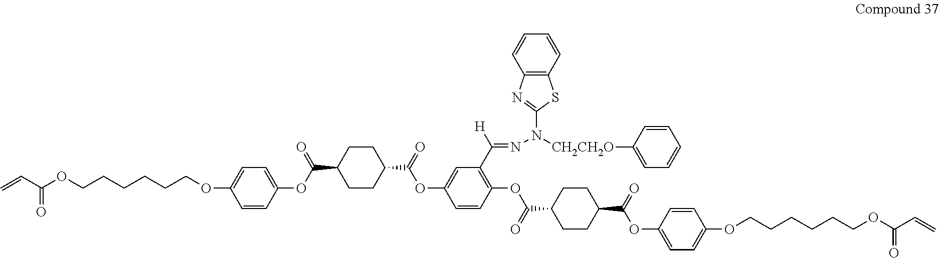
C1(OCCCCCCOC(=O)C=C)=CC=C(OC(C2CCC(C(=O)OC3=CC(C([H])=NN([CH2CH2O]C4=CC=CC=C4)C4=NC5=C(S4)C=CC=C5)=C(OC(C4CCC(C(=O)OC5=CC=C(OCCCCCCOC(=O)C=C)C=C5)CC4)=O)C=C3)CC2)=O)C=C1
